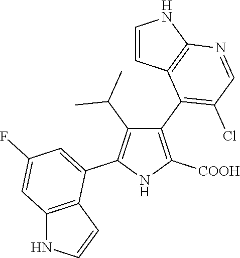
C1(C2=C(Cl)C=NC3=C2C=CN3)=C([COOH])NC(C2=CC(F)=CC3=C2C=CN3)=C1C(C)C
